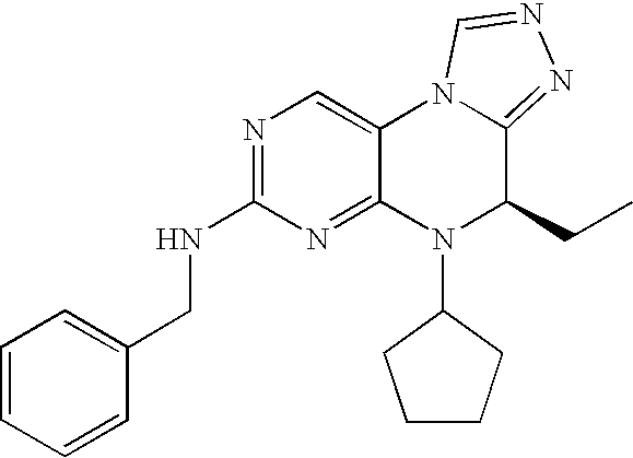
N(C1=NC=C2C(=N1)N(C1CCCC1)C(CC)C1=NN=CN21)CC1=CC=CC=C1
